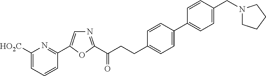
C1([HO2C])=CC=CC(C2=CN=C(C(CCC3=CC=C(C4=CC=C(CN5CCCC5)C=C4)C=C3)=O)O2)=N1
